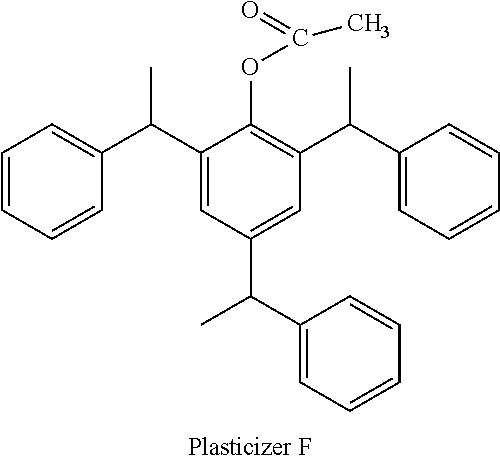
C1=CC=CC(C(C2=CC(C(C3=CC=CC=C3)C)=CC(C(C3=CC=CC=C3)C)=C2OC(=O)C)C)=C1
